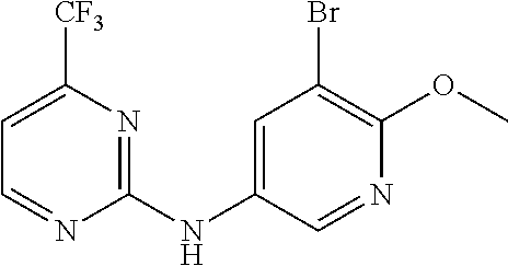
C1=C([CF3])N=C(NC2=CC(Br)=C(OC)N=C2)N=C1
